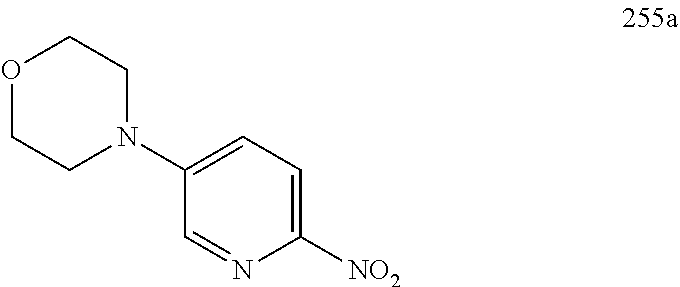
C1=NC([NO2])=CC=C1N1CCOCC1
